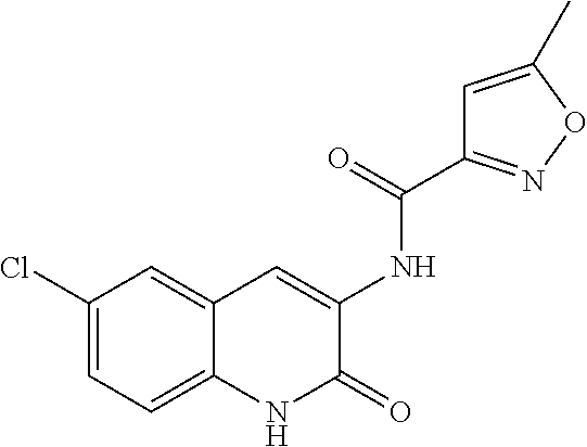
C1(Cl)=CC=C2C(=C1)C=C(NC(=O)C1=NOC(C)=C1)C(=O)N2
